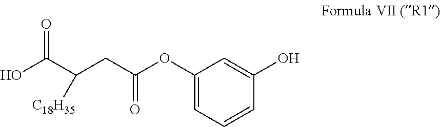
C1(OC(CC(C(O)=O)[C18H35])=O)=CC=CC(O)=C1
